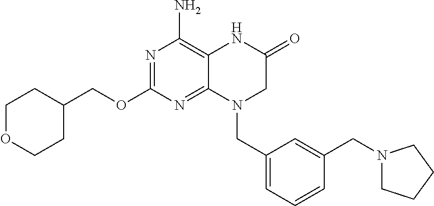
N1=C(OCC2CCOCC2)N=C2C(=C1N)NC(=O)CN2CC1=CC=CC(CN2CCCC2)=C1
